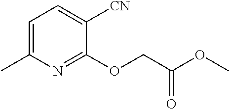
C1=C(C)N=C(OCC(OC)=O)C([CN])=C1
